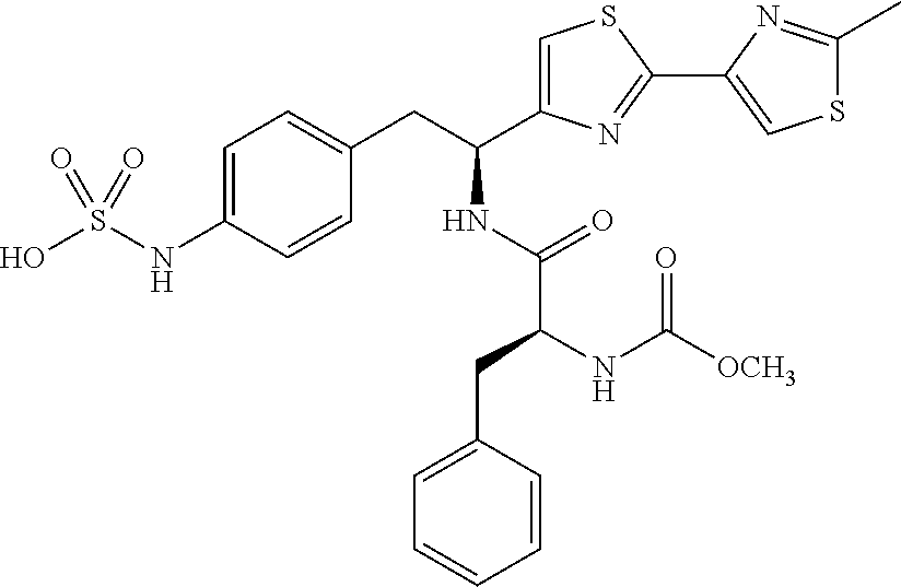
C1=C(NS(O)(=O)=O)C=CC(CC(C2=CSC(C3=CSC(C)=N3)=N2)NC(=O)C(NC([OCH3])=O)CC2=CC=CC=C2)=C1
